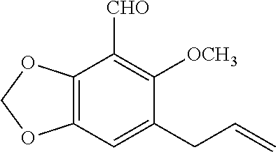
C12=C(OCO1)C([CHO])=C([OCH3])C(CC=C)=C2
